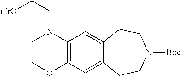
C12=C(C=C3C(=C1)CCN([Boc])CC3)N(CC[iPrO])CCO2
